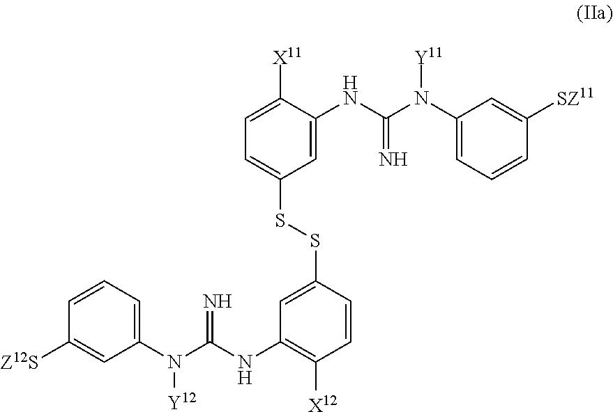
C1=C(NC(N(C2=CC=CC([SZ11])=C2)[Y11])=N)C([X11])=CC=C1SSC1=CC(NC(N(C2=CC=CC([Z12S])=C2)[Y12])=N)=C([X12])C=C1
